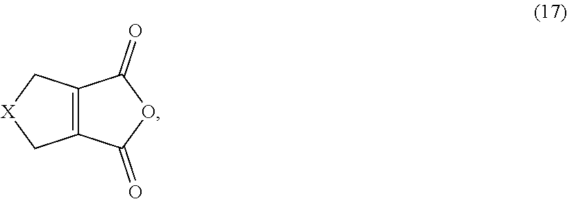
C12=C(C[X]C1)C(=O)OC2=O
